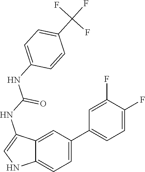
C12=CC=C(C3=CC=C(F)C(F)=C3)C=C1C(NC(NC1=CC=C(C(F)(F)F)C=C1)=O)=CN2
